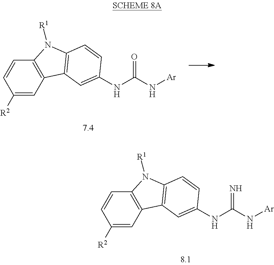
C1([R2])=CC2=C(C=C1)N([R1])C1=C2C=C(NC(N[Ar])=O)C=C1.C1([R2])=CC2=C(C=C1)N([R1])C1=C2C=C(NC(N[Ar])=N)C=C1
